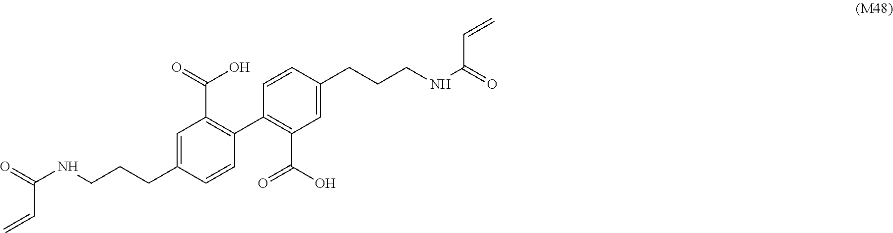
C1=C(CCCNC(=O)C=C)C=CC(C2=C(C(O)=O)C=C(CCCNC(=O)C=C)C=C2)=C1C(=O)O
